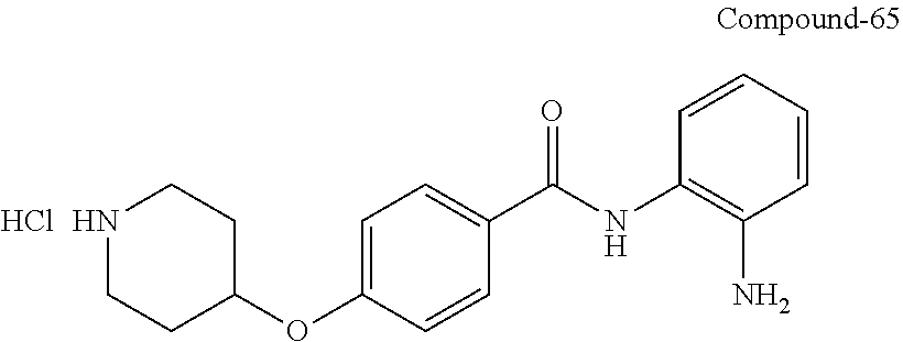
C1(OC2CCNCC2)=CC=C(C(=O)NC2=C(N)C=CC=C2)C=C1.Cl
